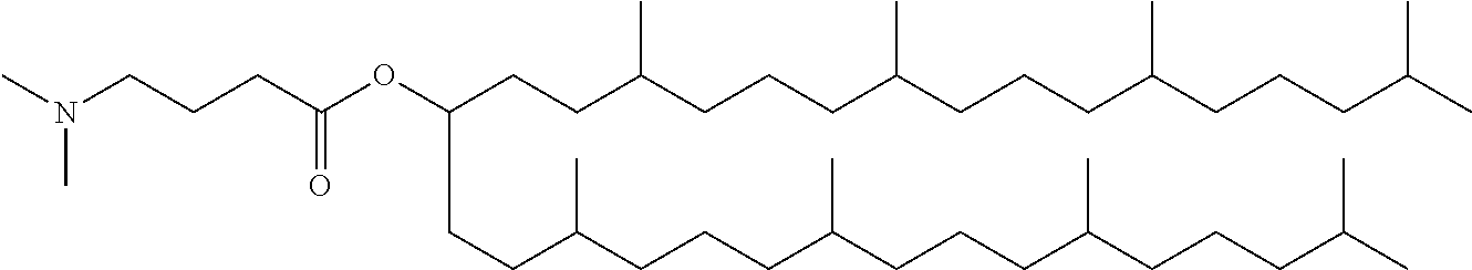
C(CCC(CCCC(CCCC(CCCC(C)C)C)C)C)(OC(CCCN(C)C)=O)CCC(CCCC(CCCC(CCCC(C)C)C)C)C
